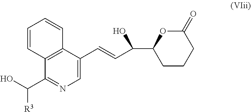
C12=C(C(C=CC(O)C3OC(=O)CCC3)=CN=C1C(O)[R3])C=CC=C2
